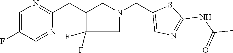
C1(F)=CN=C(CC2C(F)(F)CN(CC3=CN=C(NC(C)=O)S3)C2)N=C1
